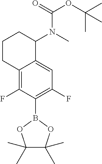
C12=C(F)C(B3OC(C)(C)C(C)(C)O3)=C(F)C=C1C(N(C(=O)OC(C)(C)C)C)CCC2
